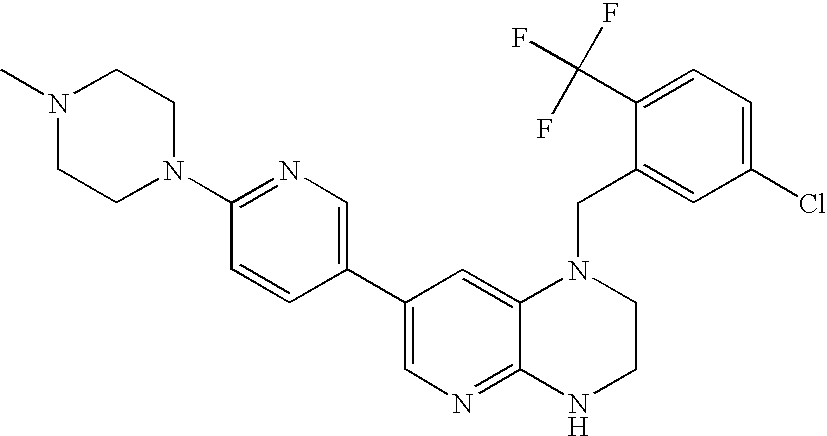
C1(C2=CN=C3C(=C2)N(CC2=CC(Cl)=CC=C2C(F)(F)F)CCN3)=CN=C(N2CCN(C)CC2)C=C1
